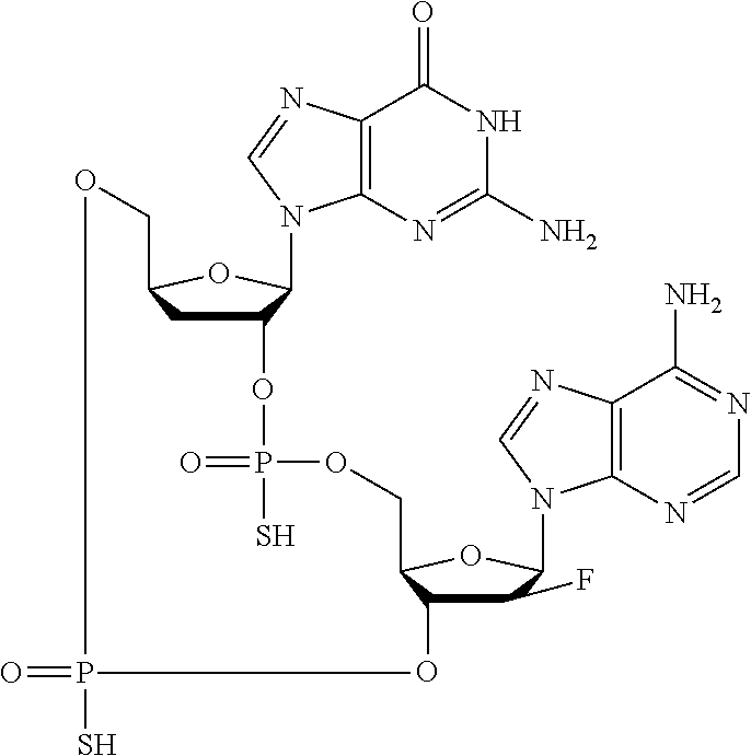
C12=C(N=C(N)NC1=O)N(C1C(OP(=O)(S)OCC3C(O)C(F)C(N4C5=C(C(N)=NC=N5)N=C4)O3)CC(CO)O1)C=N2.O=PS
